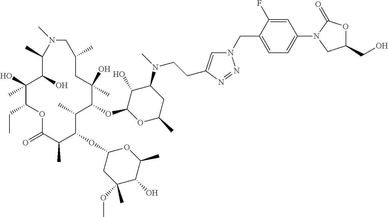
C1(O)C(OC2C(C)C(OC3CC(OC)(C)C(O)C(C)O3)C(C)C(=O)OC(CC)C(O)(C)C(O)C(C)N(C)CC(C)CC2(O)C)OC(C)CC1N(C)CCC1=CN(CC2=CC=C(N3CC(CO)OC3=O)C=C2F)N=N1
